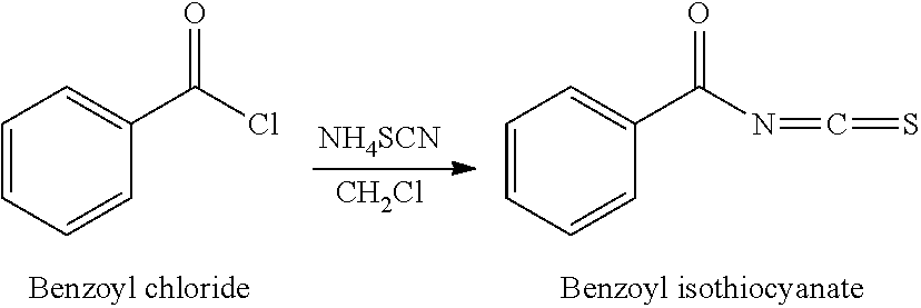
C1=CC=CC(C(N=C=S)=O)=C1.C1=CC=CC(C(Cl)=O)=C1.[NH4SCN].[CH2Cl]
